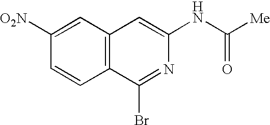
C12=C(C=C([O2N])C=C1)C=C(NC([Me])=O)N=C2Br
